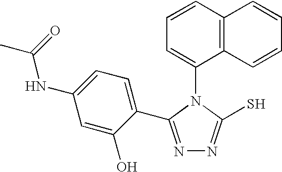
C1=CC2=C(C(N3C(S)=NN=C3C3=CC=C(NC(C)=O)C=C3O)=C1)C=CC=C2
